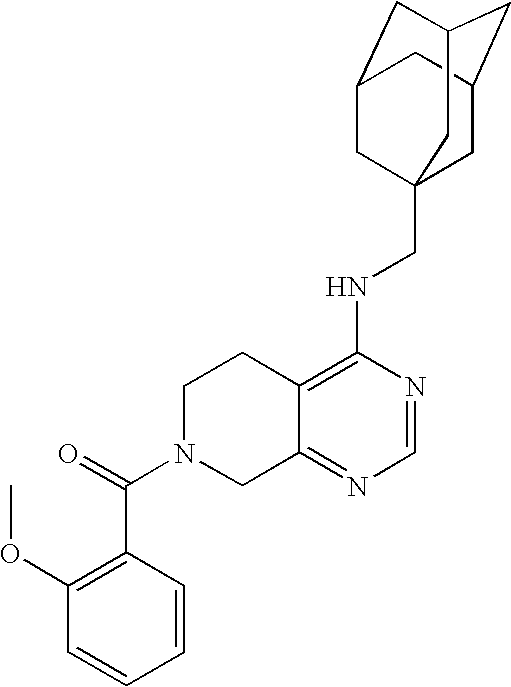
C12=C(NCC34CC5CC(CC(C3)C5)C4)N=CN=C1CN(C(=O)C1=C(OC)C=CC=C1)CC2
